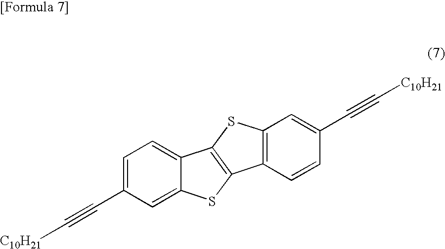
C1=C(C#C[C10H21])C=C2C(=C1)C1=C(S2)C2=C(S1)C=C(C#C[C10H21])C=C2
